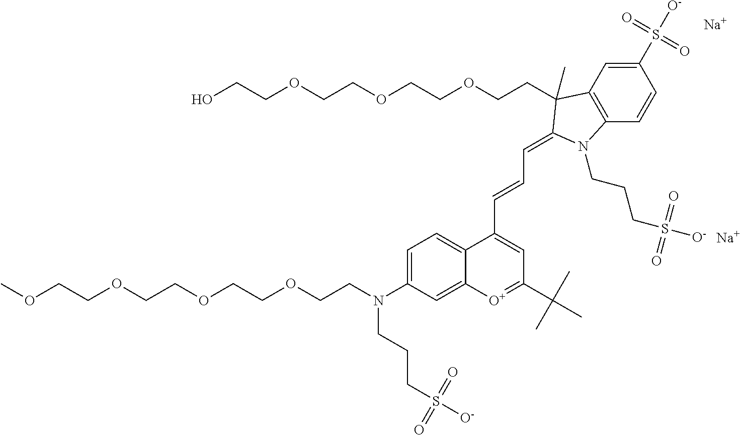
COCCOCCOCCOCCN(C1=CC=C2C(=C1)[O+]=C(C(C)(C)C)C=C2C=CC=C1C(C)(CCOCCOCCOCCO)C2=C(C=CC(S([O-])(=O)=O)=C2)N1CCCS([O-])(=O)=O)CCCS([O-])(=O)=O.[Na].[Na]
